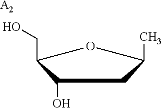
C1(O)C(CO)OC(C)C1.[A2]
